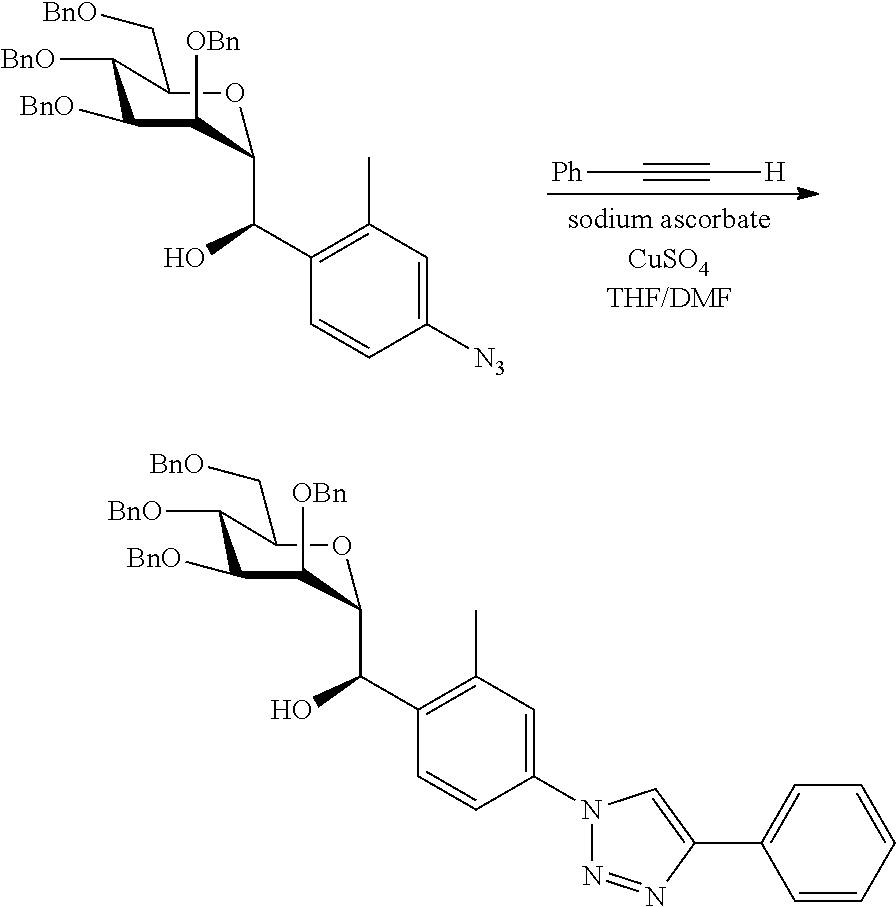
[Ph]C#C[H].C1([N3])=CC(C)=C(C(C2C([OBn])C([BnO])C([BnO])C(C[BnO])O2)O)C=C1.C1(N2N=NC(C3=CC=CC=C3)=C2)=CC(C)=C(C(C2C([OBn])C([BnO])C([BnO])C(C[BnO])O2)O)C=C1
